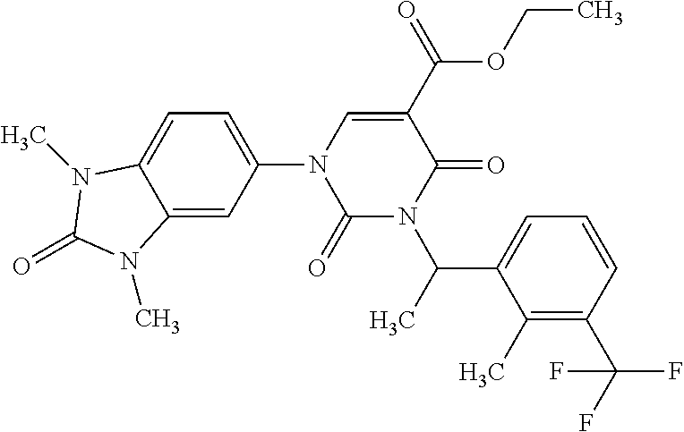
C1=C(N2C(=O)N(C(C3=CC=CC(C(F)(F)F)=C3C)C)C(=O)C(C(=O)OCC)=C2)C=C2C(=C1)N(C)C(=O)N2C
